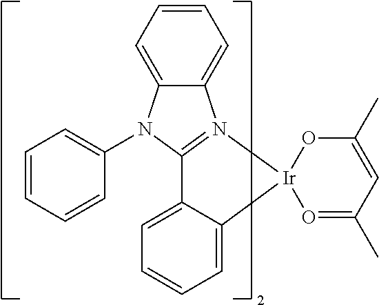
C12=N(C3=CC=CC=C3N1C1=CC=CC=C1)[Ir]1(C3=CC=CC=C23)O=C(C)C=C(C)O1
